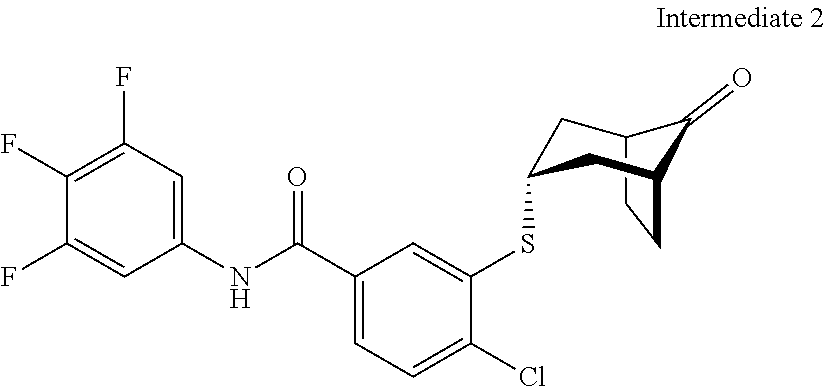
C1(F)=C(F)C(F)=CC(NC(C2=CC=C(Cl)C(SC3CC4C(=O)C(C3)CC4)=C2)=O)=C1
